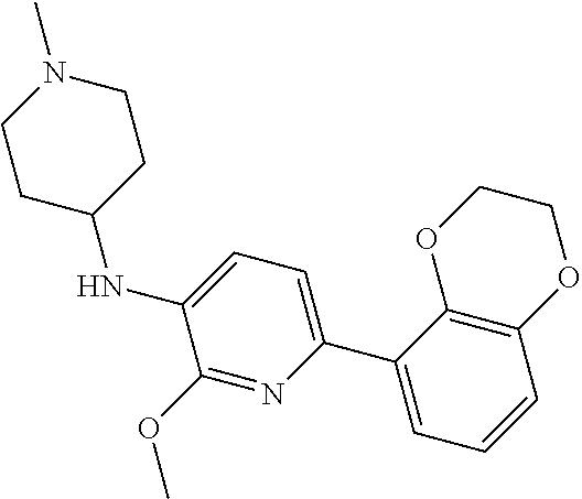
O1CCOC2=C1C(C1=CC=C(NC3CCN(C)CC3)C(OC)=N1)=CC=C2
